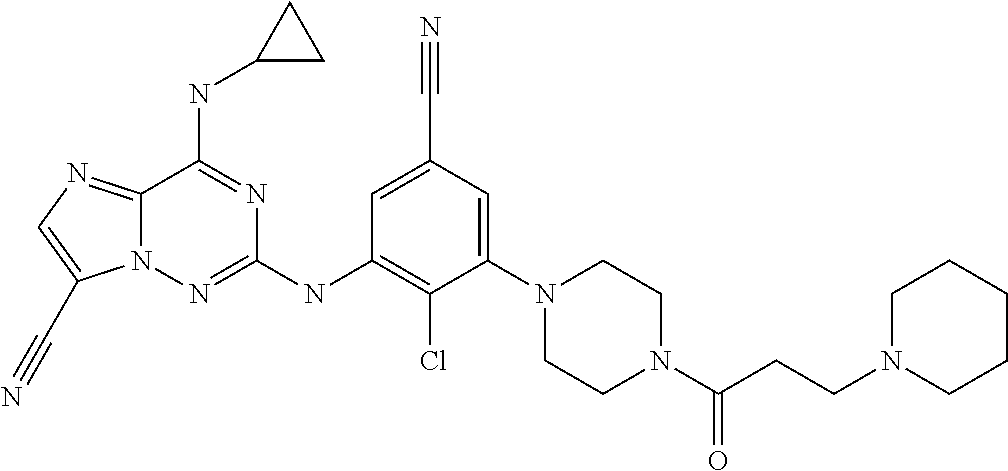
C12=NC=C(C#N)N1N=C(NC1=C(Cl)C(N3CCN(C(CCN4CCCCC4)=O)CC3)=CC(C#N)=C1)N=C2NC1CC1
